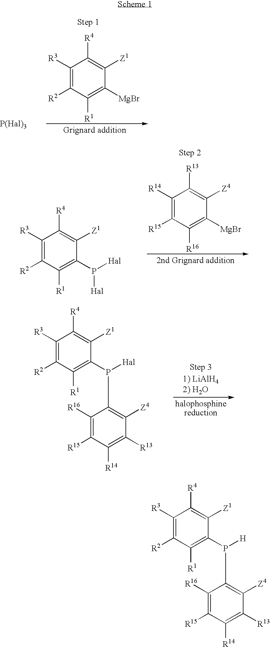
C1([R3])=C([R2])C([R1])=C([MgBr])C([Z1])=C1[R4].C1([R14])=C([R15])C([R16])=C([MgBr])C([Z4])=C1[R13].C1([R3])=C([R2])C([R1])=C(P([Hal])[Hal])C([Z1])=C1[R4].C1([R3])=C([R2])C([R1])=C(P([Hal])C2=C([Z4])C([R13])=C([R14])C([R15])=C2[R16])C([Z1])=C1[R4].C1([R3])=C([R2])C([R1])=C(P([H])C2=C([Z4])C([R13])=C([R14])C([R15])=C2[R16])C([Z1])=C1[R4]
